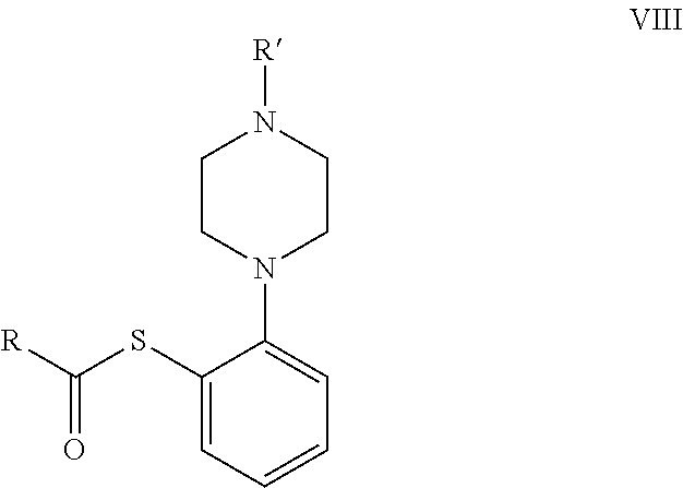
C1CN(C2=CC=CC=C2SC([R])=O)CCN1[R]
